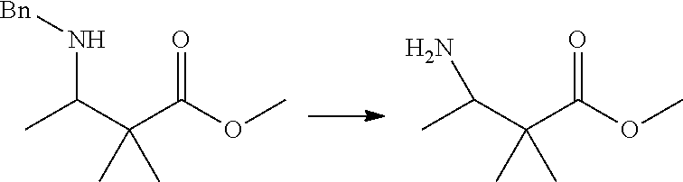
CC(C(C(OC)=O)(C)C)N.CC(C(C(OC)=O)(C)C)N[Bn]
